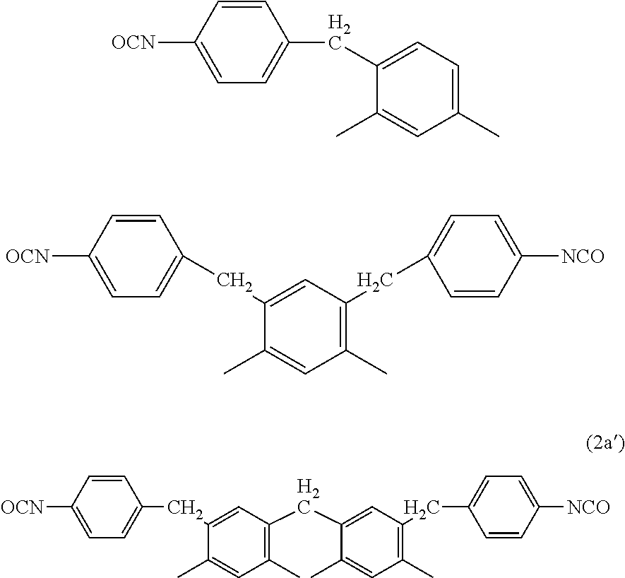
C1=CC([OCN])=CC=C1CC1=CC=C(C)C=C1C.C1=CC([OCN])=CC=C1CC1=CC(CC2=CC=C([NCO])C=C2)=C(C)C=C1C.C1=CC([OCN])=CC=C1CC1=CC(CC2=CC(CC3=CC=C([NCO])C=C3)=C(C)C=C2C)=C(C)C=C1C
